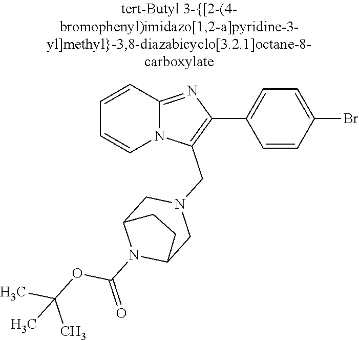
N12C(=NC(C3=CC=C(Br)C=C3)=C1CN1CC3N(C(=O)OC(C)(C)C)C(C1)CC3)C=CC=C2
